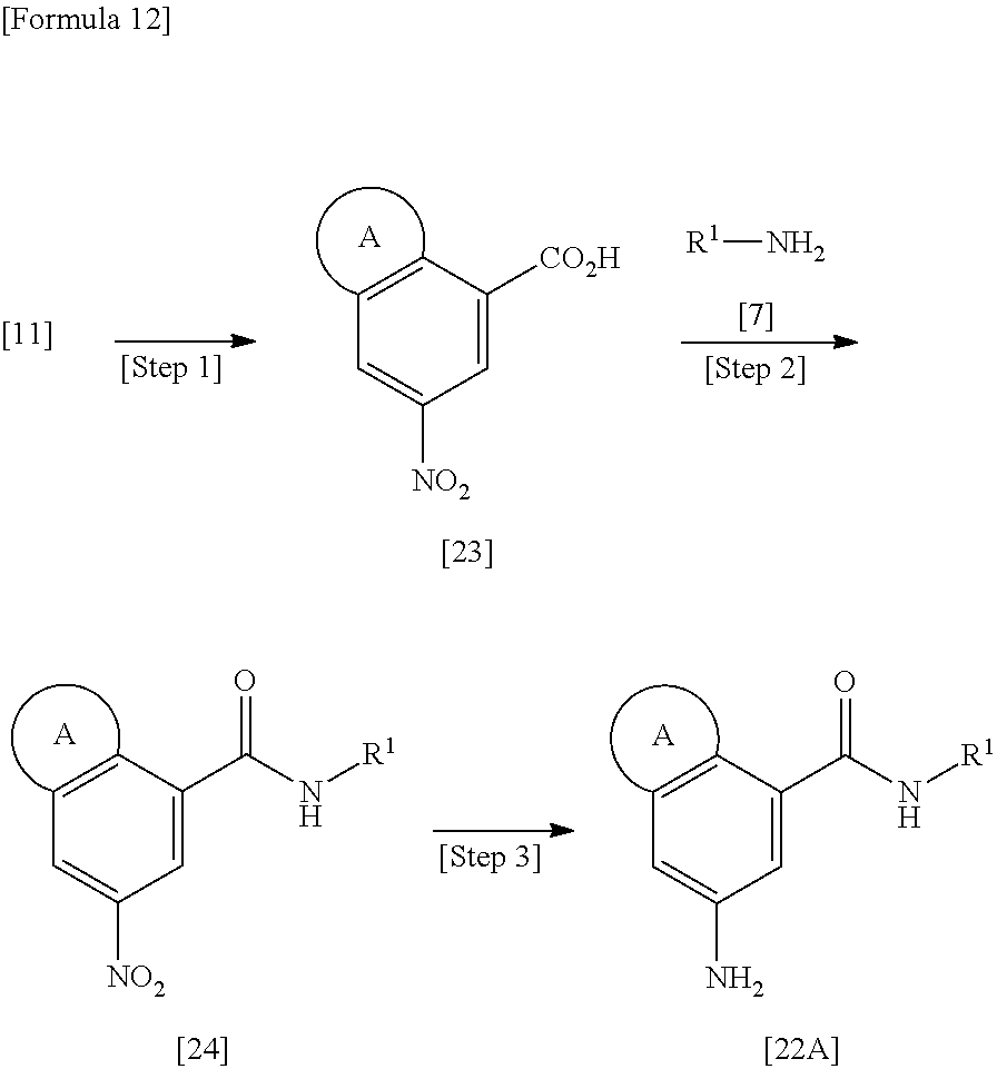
C1=C(C(N[R1])=O)C=CC=C1[NO2].[A].C1=C(C(N[R1])=O)C=CC=C1N.[A].C1=C([CO2H])C=CC=C1[NO2].[A].[R1]N
